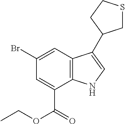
C1(Br)=CC2=C(C(C(=O)OCC)=C1)NC=C2C1CSCC1
